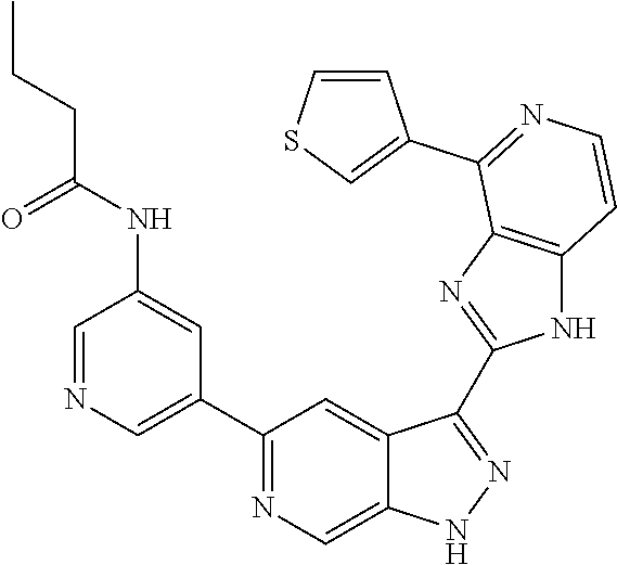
C1=NC=C(C2=NC=C3C(=C2)C(C2=NC4=C(N2)C=CN=C4C2=CSC=C2)=NN3)C=C1NC(=O)CCC
